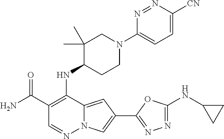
C1(NC2=C(C(N)=O)C=NN3C2=CC(C2=NN=C(NC4CC4)O2)=C3)CCN(C2=CC=C([CN])N=N2)CC1(C)C
